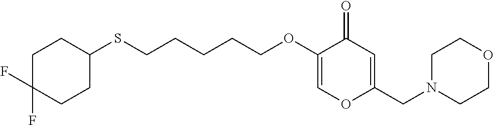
C1C(F)(F)CCC(SCCCCCOC2=COC(CN3CCOCC3)=CC2=O)C1
